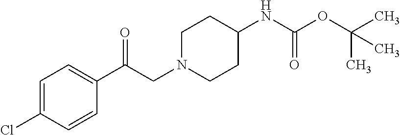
C1=C(Cl)C=CC(C(CN2CCC(NC(OC(C)(C)C)=O)CC2)=O)=C1
